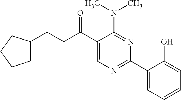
C1(C(CCC2CCCC2)=O)=CN=C(C2=CC=CC=C2O)N=C1N(C)C
